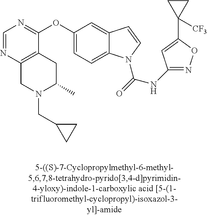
C1=NC2=C(C(OC3=CC=C4C(=C3)C=CN4C(=O)NC3=NOC(C4([CF3])CC4)=C3)=N1)CC(C)N(CC1CC1)C2
